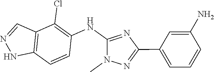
C1=C(N)C=CC=C1C1=NN(C)C(NC2=C(Cl)C3=C(NN=C3)C=C2)=N1
